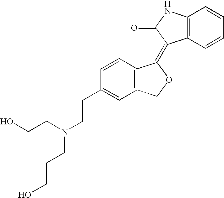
C1=CC(CCN(CCCO)CCO)=CC2=C1C(=C1C3=C(NC1=O)C=CC=C3)OC2
